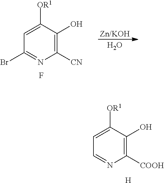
C1([CN])=C(O)C([OR1])=CC(Br)=N1.F.[Zn/KOH].O.C1([COOH])=C(O)C([OR1])=CC=N1.[H]
